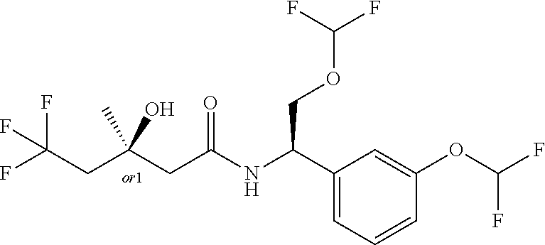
C(C(CC(=O)NC(C1=CC=CC(OC(F)F)=C1)COC(F)F)(O)C)C(F)(F)F
